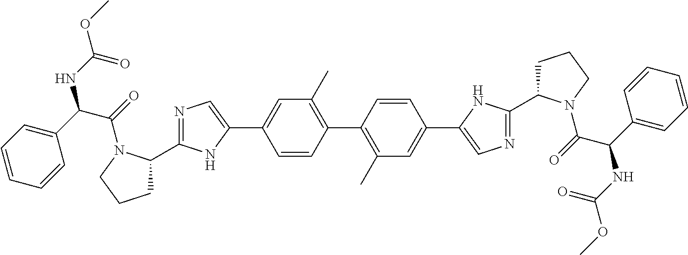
C1C(C2=NC=C(C3=CC(C)=C(C4=C(C)C=C(C5=CN=C(C6CCCN6C(=O)C(C6=CC=CC=C6)NC(OC)=O)N5)C=C4)C=C3)N2)N(C(=O)C(C2=CC=CC=C2)NC(OC)=O)CC1
